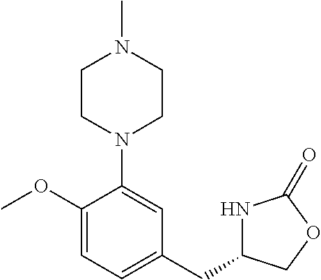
C1(OC)=CC=C(CC2NC(=O)OC2)C=C1N1CCN(C)CC1
